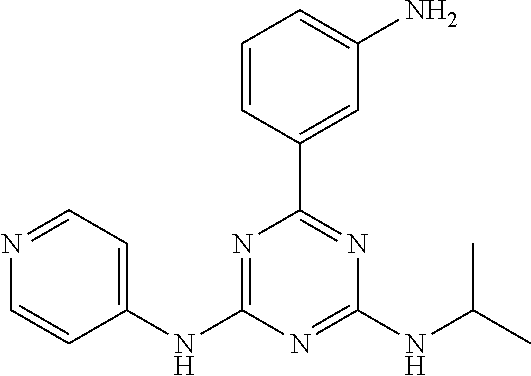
C1(NC2=NC(C3=CC(N)=CC=C3)=NC(NC(C)C)=N2)=CC=NC=C1
